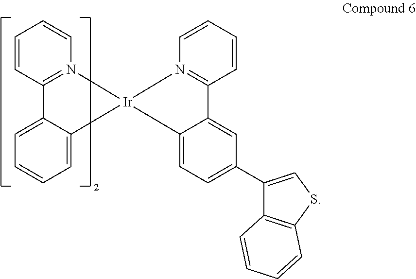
C12=N(C=CC=C1)[Ir]1(C3=CC=CC=C23)N2=C(C3=CC(C4=CSC5=C4C=CC=C5)=CC=C31)C=CC=C2
